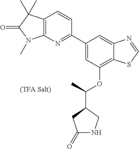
C1=C(C2=NC3=C(C=C2)C(C)(C)C(=O)N3C)C=C2C(=C1OC(C1CC(=O)NC1)C)SC=N2
